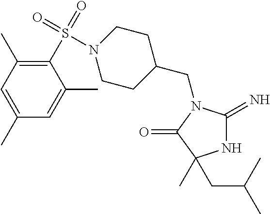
N1C(=N)N(CC2CCN(S(=O)(=O)C3=C(C)C=C(C)C=C3C)CC2)C(=O)C1(CC(C)C)C
